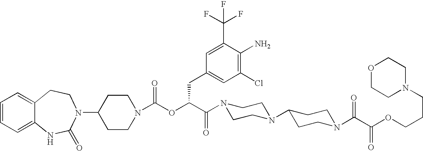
C1=CC=C2C(=C1)CCN(C1CCN(C(OC(C(N3CCN(C4CCN(C(C(OCCCN5CCOCC5)=O)=O)CC4)CC3)=O)CC3=CC(Cl)=C(N)C(C(F)(F)F)=C3)=O)CC1)C(=O)N2
